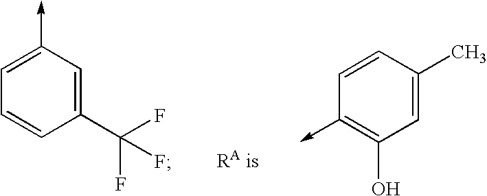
C1=CC(C(F)(F)F)=CC(->C)=C1.C1(->C)=C(O)C=C(C)C=C1
